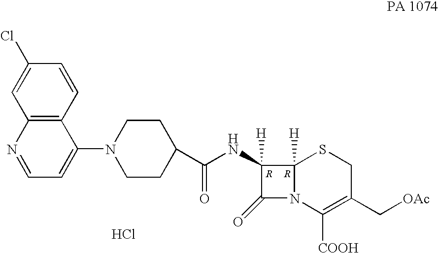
C12=C(C=CC(Cl)=C1)C(N1CCC(C(NC3([H])C(=O)N4C3([H])SCC(C[OAc])=C4[COOH])=O)CC1)=CC=N2.Cl
